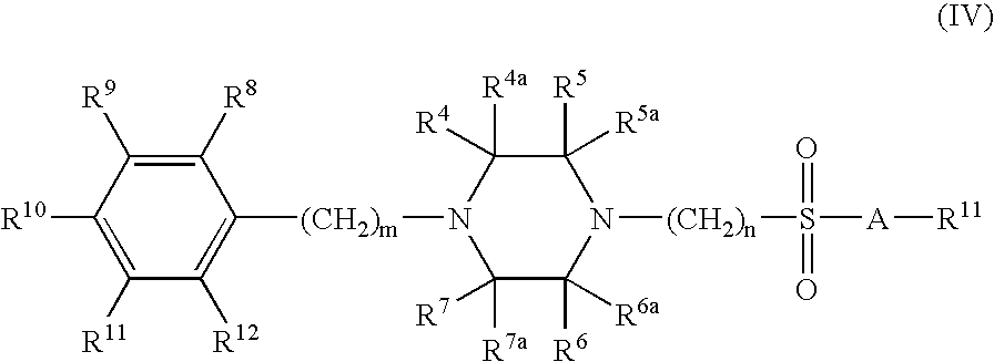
N1([(CH2)n]S(=O)(=O)[A][R11])C([R5])([R5a])C([R4a])([R4])N([(CH2)m]C2=C([R12])C([R11])=C([R10])C([R9])=C2[R8])C([R7a])([R7])C1([R6])[R6a]
